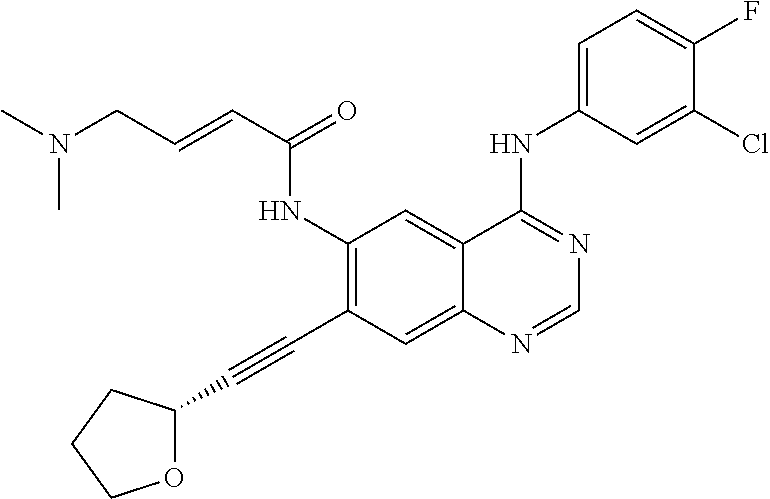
C1(NC(C=CCN(C)C)=O)=C(C#CC2OCCC2)C=C2C(=C1)C(NC1=CC=C(F)C(Cl)=C1)=NC=N2
